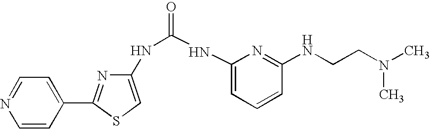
C1(NC(=O)NC2=CC=CC(NCCN(C)C)=N2)=CSC(C2=CC=NC=C2)=N1
